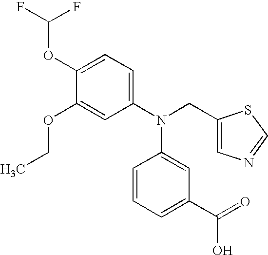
C1(OC(F)F)=CC=C(N(CC2=CN=CS2)C2=CC(C(=O)O)=CC=C2)C=C1OCC
